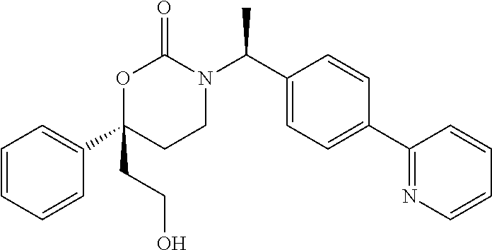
C1=CC=CC(C2(CCO)CCN(C(C3=CC=C(C4=NC=CC=C4)C=C3)C)C(=O)O2)=C1
